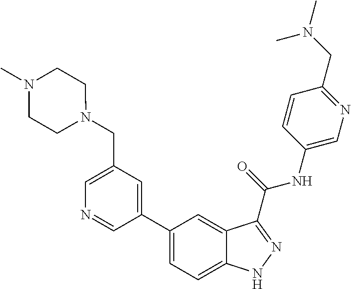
C1(CN2CCN(C)CC2)=CN=CC(C2=CC=C3C(=C2)C(C(NC2=CN=C(CN(C)C)C=C2)=O)=NN3)=C1
